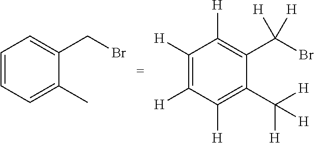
C1=CC=C(C)C(CBr)=C1.C1([H])=C([H])C([H])=C(C([H])([H])[H])C(C(Br)([H])[H])=C1[H]
